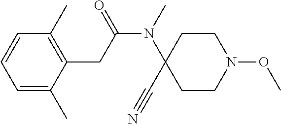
C1=C(C)C(CC(N(C2(C#N)CCN(OC)CC2)C)=O)=C(C)C=C1
